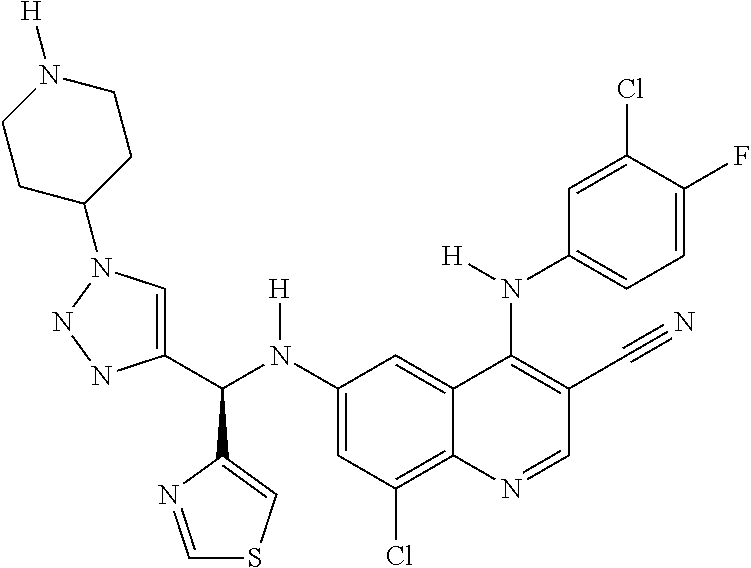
C1(N(C(C2=CN(C3CCN([H])CC3)NN2)C2=CSC=N2)[H])=CC(Cl)=C2C(=C1)C(N(C1=CC=C(F)C(Cl)=C1)[H])=C(C#N)C=N2
